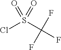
ClS(=O)(=O)C(F)(F)F
